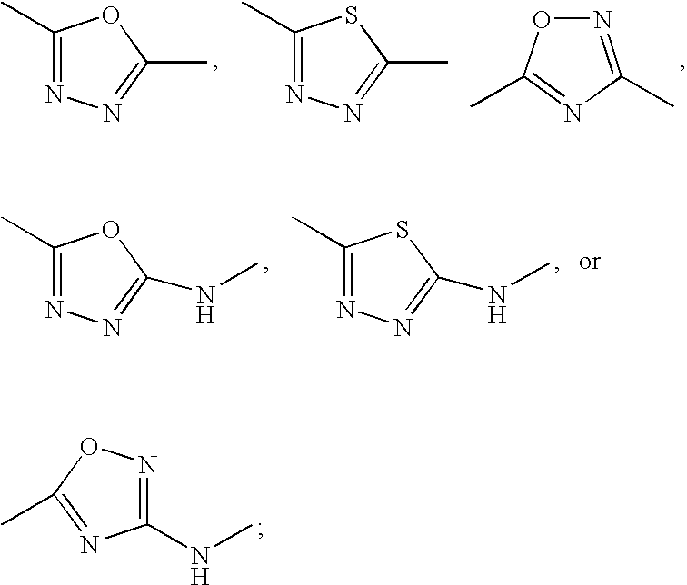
C1(C)=NN=C(C)O1.N1=C(C)N=C(C)O1.C1(C)=NN=C(C)S1.C1(C)=NN=C(NC)O1.C1(C)=NN=C(NC)S1.C1(NC)=NOC(C)=N1
